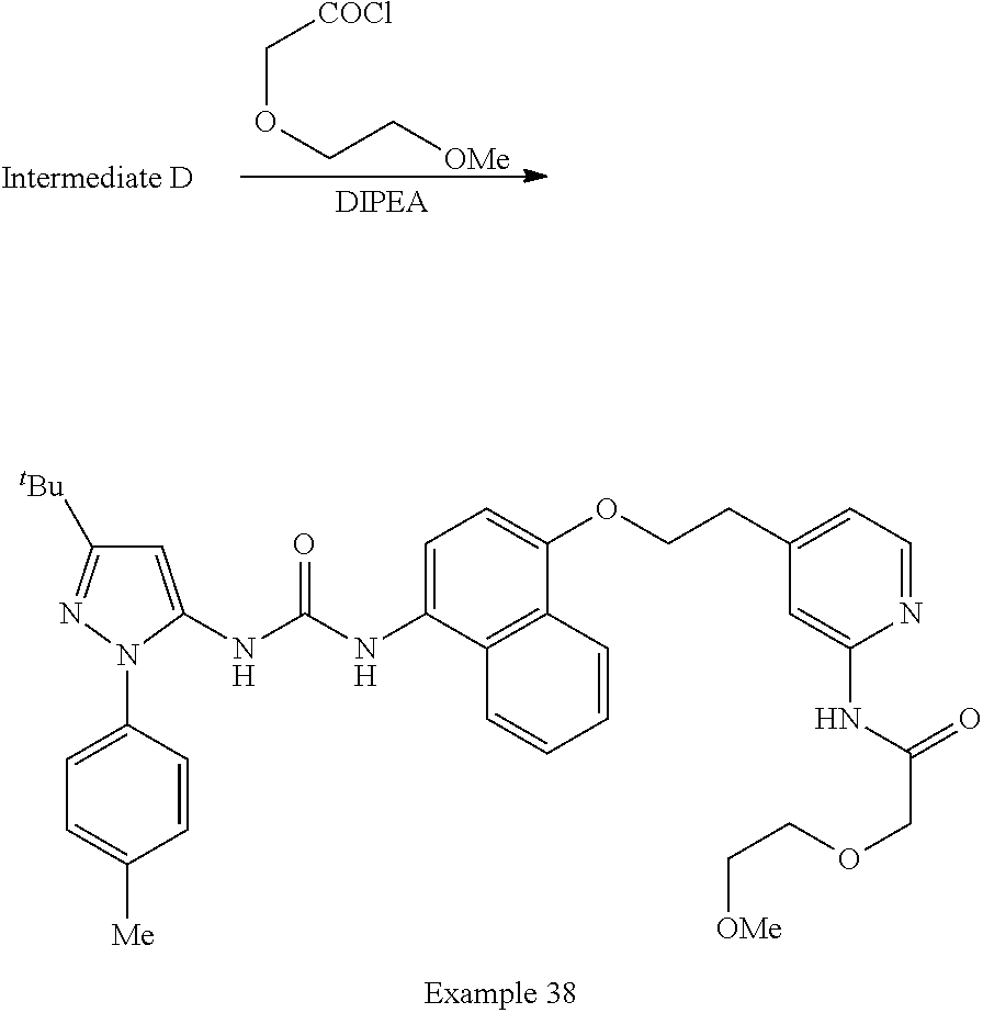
C1=C(NC(NC2=CC=C(OCCC3=CC=NC(NC(=O)COCC[OMe])=C3)C3=C2C=CC=C3)=O)N(C2=CC=C([Me])C=C2)N=C1[tBu].C(OCC[OMe])[COCl]
